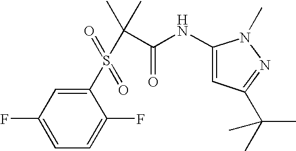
C1(F)=CC=C(F)C(S(C(C(=O)NC2=CC(C(C)(C)C)=NN2C)(C)C)(=O)=O)=C1
